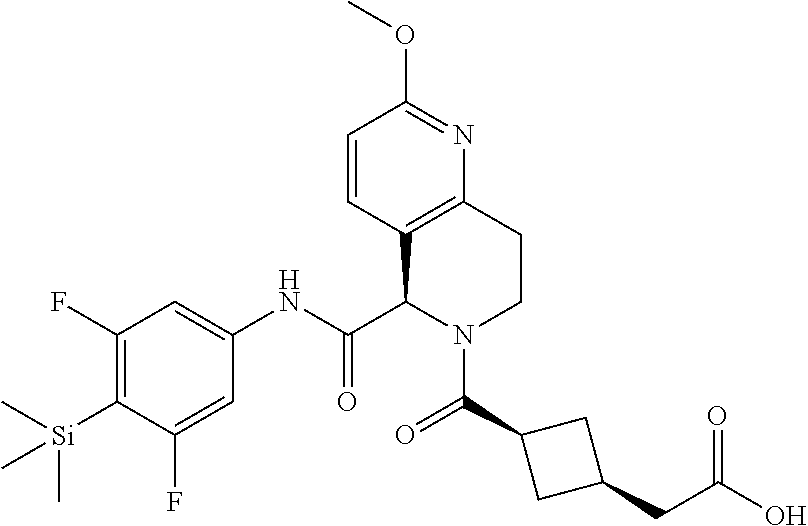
C1(F)=C([Si](C)(C)C)C(F)=CC(NC(C2N(C(=O)C3CC(CC(O)=O)C3)CCC3=C2C=CC(OC)=N3)=O)=C1
